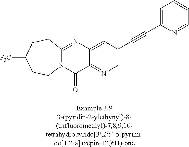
N12C(=NC3=CC(C#CC4=CC=CC=N4)=CN=C3C1=O)CCC([F3C])CC2
